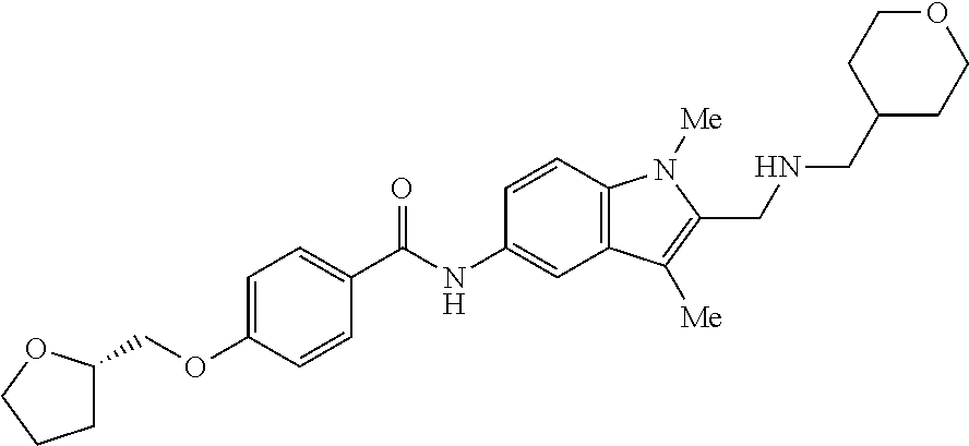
C1C(COC2=CC=C(C(=O)NC3=CC4=C(C=C3)N([Me])C(CNCC3CCOCC3)=C4[Me])C=C2)OCC1
